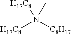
[H17C8]N([C8H17])(C)[H17C8]
